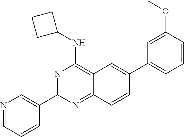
N1=C(C2=CN=CC=C2)N=C2C(=C1NC1CCC1)C=C(C1=CC=CC(OC)=C1)C=C2
